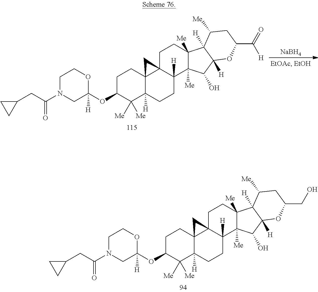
C1C(OC2([H])OCCN(C(CC3CC3)=O)C2)C([Me])([Me])C2([H])C3(C1)C1(CCC4([Me])C([Me])(C(O)C5([H])C4([H])C([Me])CC(CO)O5)C1([H])CC2)C3.C1C(OC2([H])OCCN(C(CC3CC3)=O)C2)C([Me])([Me])C2([H])C3(C1)C1(CCC4([Me])C([Me])(C(O)C5([H])C4([H])C([Me])CC(C(=O)[H])O5)C1([H])CC2)C3.[NaBH4]
